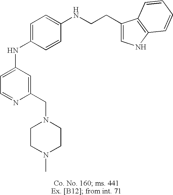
C1=C(NC2=CC=C(NCCC3=CNC4=C3C=CC=C4)C=C2)C=C(CN2CCN(C)CC2)N=C1
